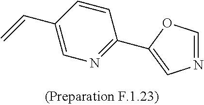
C1=CC(C=C)=CN=C1C1=CN=CO1
